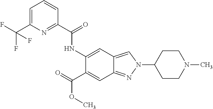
C1(C(=O)NC2=CC3=CN(C4CCN(C)CC4)N=C3C=C2C(OC)=O)=NC(C(F)(F)F)=CC=C1
